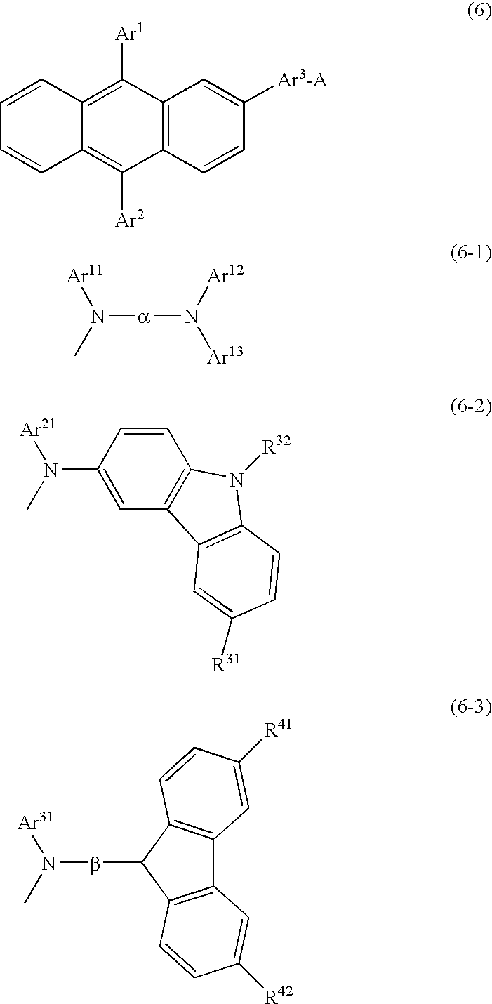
C12=C(C=CC([Ar3-A])=C1)C([Ar2])=C1C(=C2[Ar1])C=CC=C1.[a](N(C)[Ar11])N([Ar13])[Ar12].N(C1=CC2=C(C=C1)N([R32])C1=C2C=C([R31])C=C1)(C)[Ar21].N(bC1C2=C(C3=C1C=CC([R42])=C3)C=C([R41])C=C2)(C)[Ar31]
